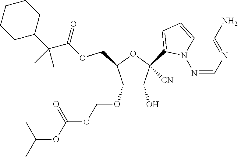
C1(O)C(OCOC(OC(C)C)=O)C(COC(=O)C(C2CCCCC2)(C)C)OC1(C1=CC=C2N1N=CN=C2N)[CN]
